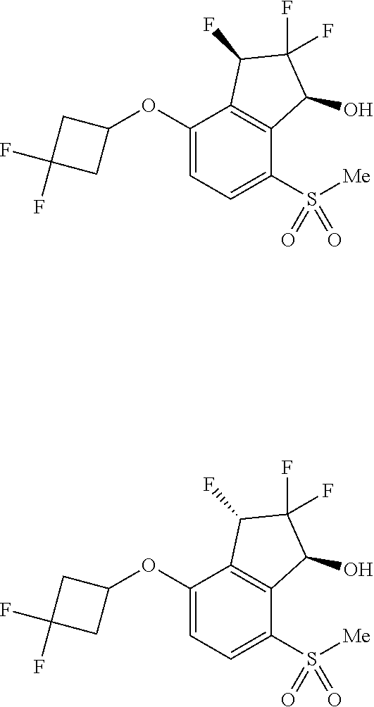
C1(OC2=CC=C(S([Me])(=O)=O)C3=C2C(F)C(F)(F)C3O)CC(F)(F)C1.C1(OC2=CC=C(S([Me])(=O)=O)C3=C2C(F)C(F)(F)C3O)CC(F)(F)C1
